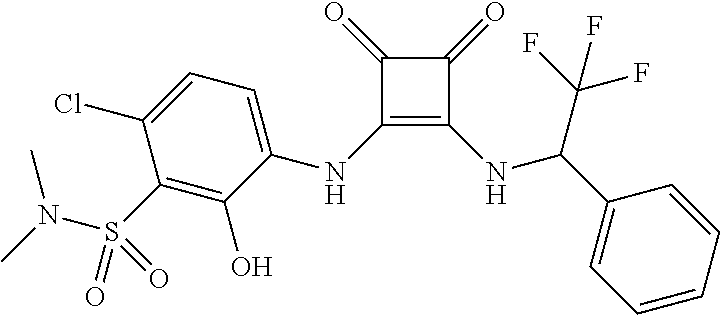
C1(=O)C(=O)C(NC2=CC=C(Cl)C(S(=O)(N(C)C)=O)=C2O)=C1NC(C1=CC=CC=C1)C(F)(F)F
